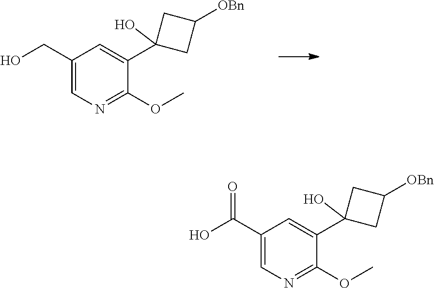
C1(CO)=CN=C(OC)C(C2(O)CC([OBn])C2)=C1.C1(C(O)=O)=CN=C(OC)C(C2(O)CC([OBn])C2)=C1
